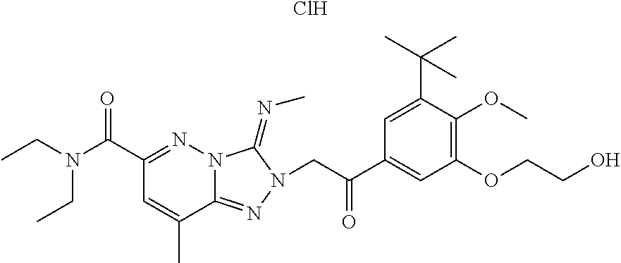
N(C(C1=NN2C(=NN(CC(C3=CC(OCCO)=C(OC)C(C(C)(C)C)=C3)=O)C2=NC)C(C)=C1)=O)(CC)CC.Cl
